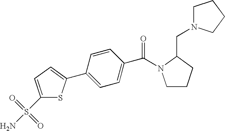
C1(S(N)(=O)=O)=CC=C(C2=CC=C(C(=O)N3CCCC3CN3CCCC3)C=C2)S1
